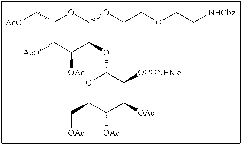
C1(C[AcO])C([AcO])C([OAc])C(OC2OC(C[OAc])C([OAc])C([OAc])C2[OCONHMe])C(OCCOCC[NHCbz])O1
